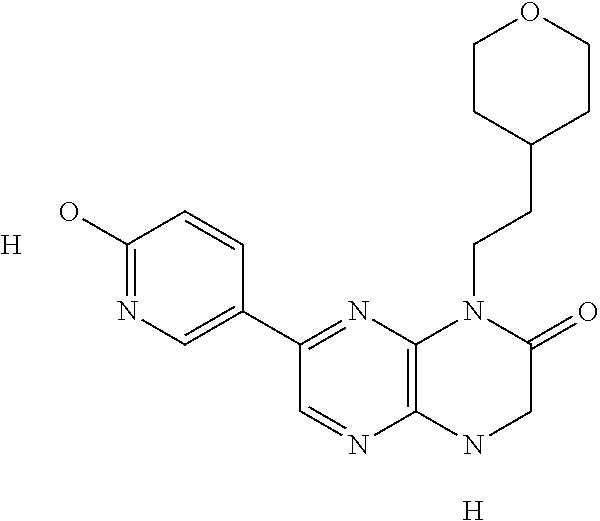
C1=NC2=C(N=C1C1=CN=C(O)C=C1)N(CCC1CCOCC1)C(=O)CN2.[H].[H]
